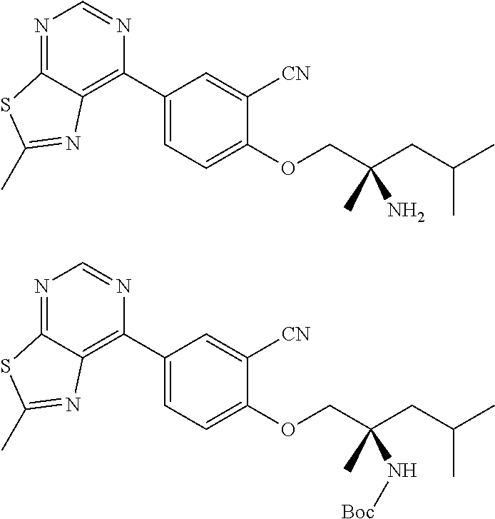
N1=C2C(=C(C3=CC=C(OCC(CC(C)C)(C)N)C([CN])=C3)N=C1)N=C(C)S2.N1=C2C(=C(C3=CC=C(OCC(CC(C)C)(C)N[Boc])C([CN])=C3)N=C1)N=C(C)S2
